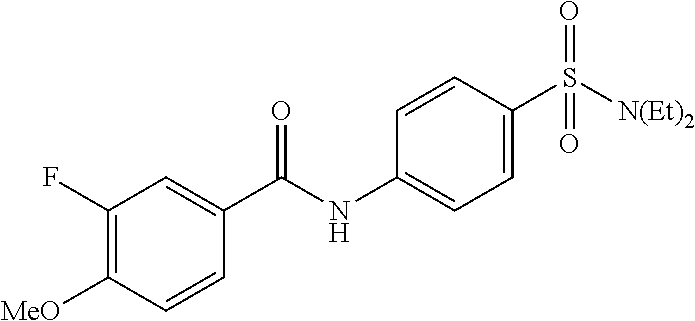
C1=CC(S([N(Et)2])(=O)=O)=CC=C1NC(=O)C1=CC(F)=C([MeO])C=C1
